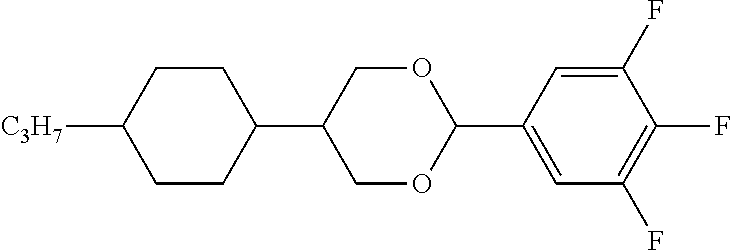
C1CC([C3H7])CCC1C1COC(C2=CC(F)=C(F)C(F)=C2)OC1
